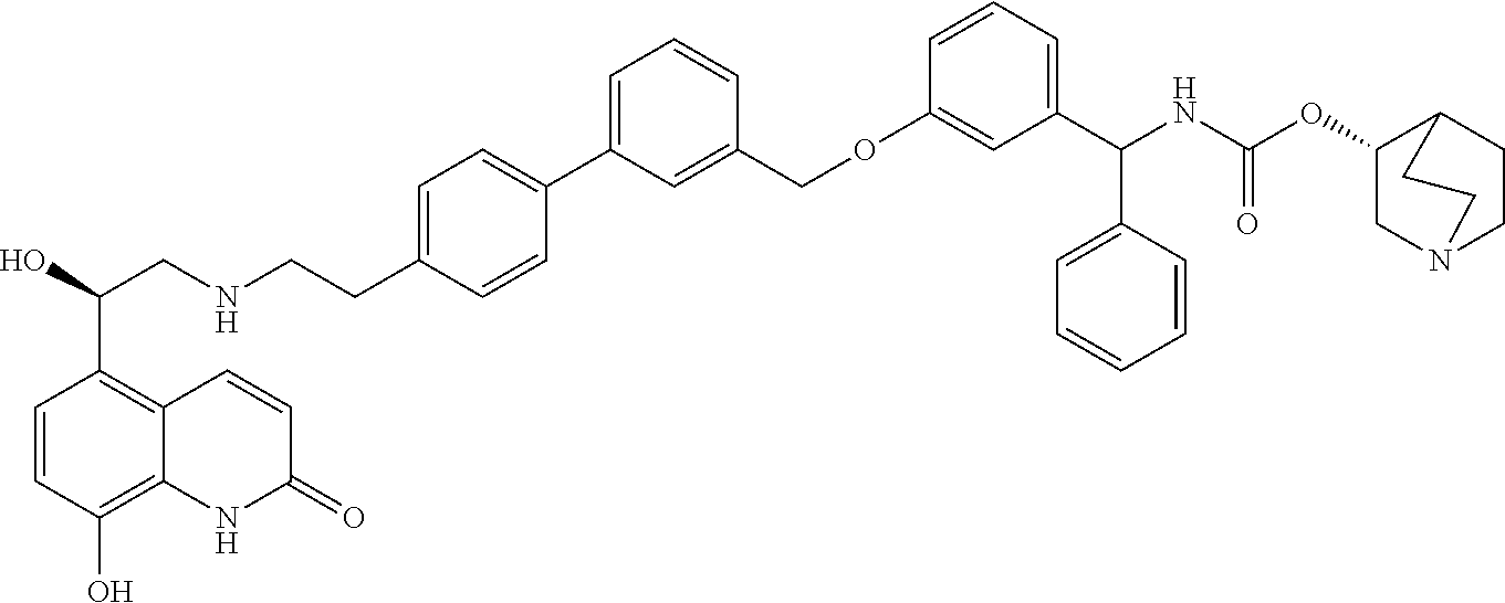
C1=CC(O)=C2C(=C1C(O)CNCCC1=CC=C(C3=CC=CC(COC4=CC(C(NC(OC5CN6CCC5CC6)=O)C5=CC=CC=C5)=CC=C4)=C3)C=C1)C=CC(=O)N2
